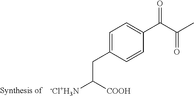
C1=C(CC([-Cl+H3N])[COOH])C=CC(C(C(C)=O)=O)=C1
